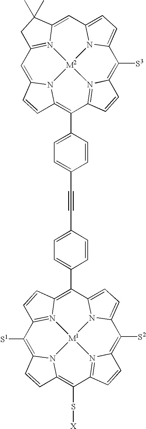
C1([S3])=C2N3=C(C(C4=CC=C(C#CC5=CC=C(C6=C7N8=C(C=C7)C([S1])=C7N9C(=C(S[X])C%10=N%11C(=C([S2])C%12=CC=C6N%12[M1]89%11)C=C%10)C=C7)C=C5)C=C4)=C4N5C(=CC6=N7C(=CC8=CC=C1N8[M2]753)C(C)(C)C6)C=C4)C=C2
